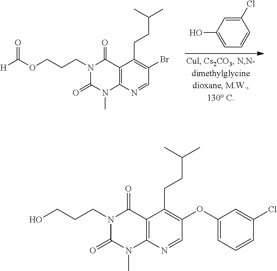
O(CCCN1C(=O)N(C)C2=C(C1=O)C(CCC(C)C)=C(Br)C=N2)C([H])=O.OC1=CC=CC(Cl)=C1.OCCCN1C(=O)N(C)C2=C(C1=O)C(CCC(C)C)=C(OC1=CC=CC(Cl)=C1)C=N2
